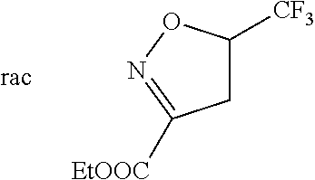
C1C([CF3])ON=C1[EtOOC]
